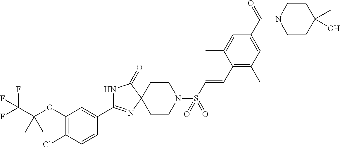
N1C(C2=CC(OC(C(F)(F)F)(C)C)=C(Cl)C=C2)=NC2(C1=O)CCN(S(C=CC1=C(C)C=C(C(N3CCC(C)(O)CC3)=O)C=C1C)(=O)=O)CC2
